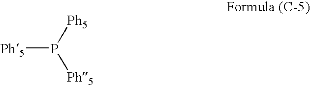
P([Ph5])([Ph5])[Ph5]
